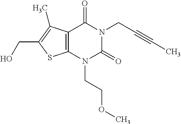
C12=C(N(CCOC)C(=O)N(CC#CC)C1=O)SC(CO)=C2C
